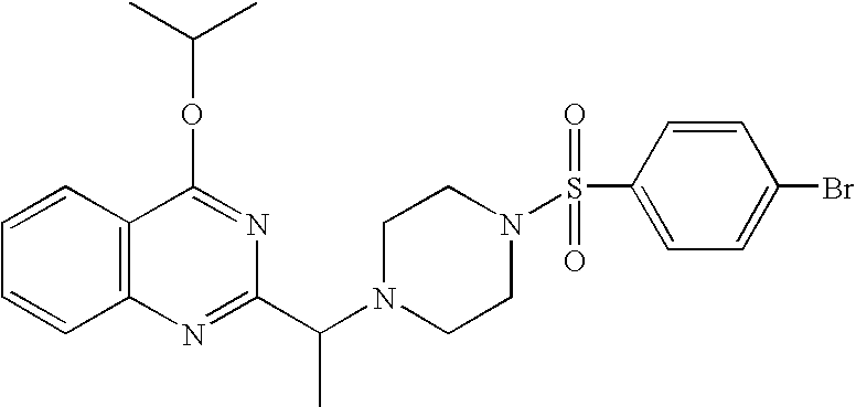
C1=CC2=C(C=C1)N=C(C(N1CCN(S(C3=CC=C(Br)C=C3)(=O)=O)CC1)C)N=C2OC(C)C
